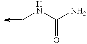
C(NC(N)=O)->C
